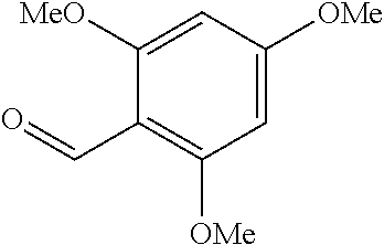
C1=C([OMe])C=C([MeO])C(C=O)=C1[OMe]
